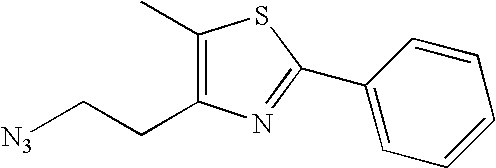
C1(C)=C(CC[N3])N=C(C2=CC=CC=C2)S1
